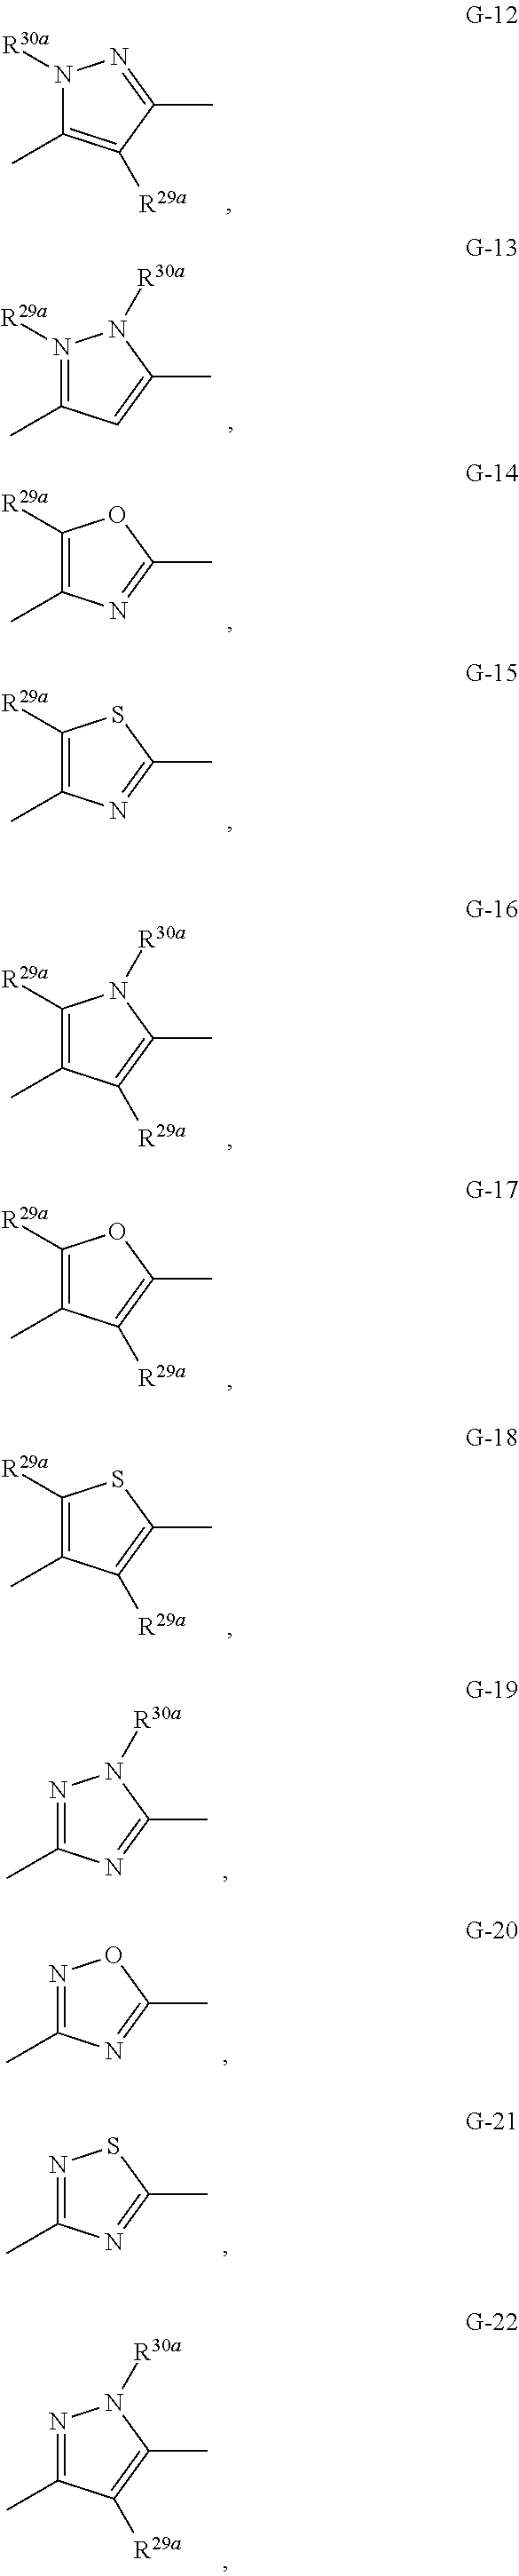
N1([R30a])C(C)=C([R29a])C(C)=N1.N1([R29a])=C(C)C=C(C)N1[R30a].C1([R29a])=C(C)N=C(C)O1.C1([R29a])=C(C)N=C(C)S1.C1([R29a])=C(C)C([R29a])=C(C)N1[R30a].C1([R29a])=C(C)C([R29a])=C(C)O1.C1([R29a])=C(C)C([R29a])=C(C)S1.N1=C(C)N=C(C)N1[R30a].N1=C(C)N=C(C)O1.N1=C(C)N=C(C)S1.N1=C(C)C([R29a])=C(C)N1[R30a]
